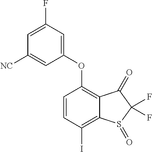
C1=CC(I)=C2C(=C1OC1=CC(F)=CC([NC])=C1)C(=O)C(F)(F)S2=O
